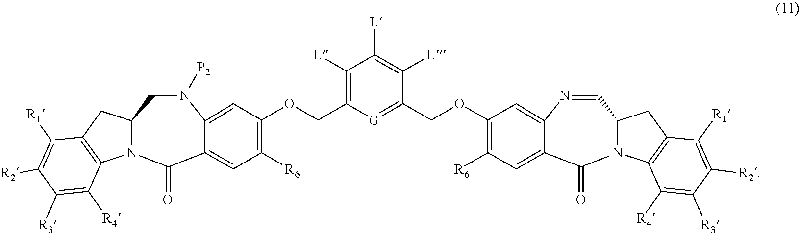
N1=CC2N(C(=O)C3=CC([R6])=C(OCC4=[G]C(COC5=C([R6])C=C6C(=O)N7C(CN([P2])C6=C5)CC5=C7C([R4])=C([R3])C([R2])=C5[R1])=C([L])C([L])=C4[L])C=C13)C1=C(C2)C([R1])=C([R2])C([R3])=C1[R4]
